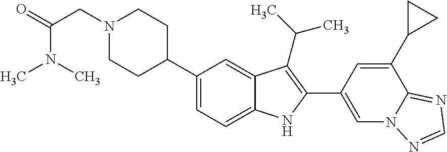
N1(CC(N(C)C)=O)CCC(C2=CC=C3C(=C2)C(C(C)C)=C(C2=CN4C(=NC=N4)C(C4CC4)=C2)N3)CC1
